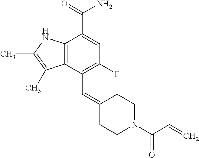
C12=C(NC(C)=C1C)C(C(=O)N)=CC(F)=C2C=C1CCN(C(C=C)=O)CC1
